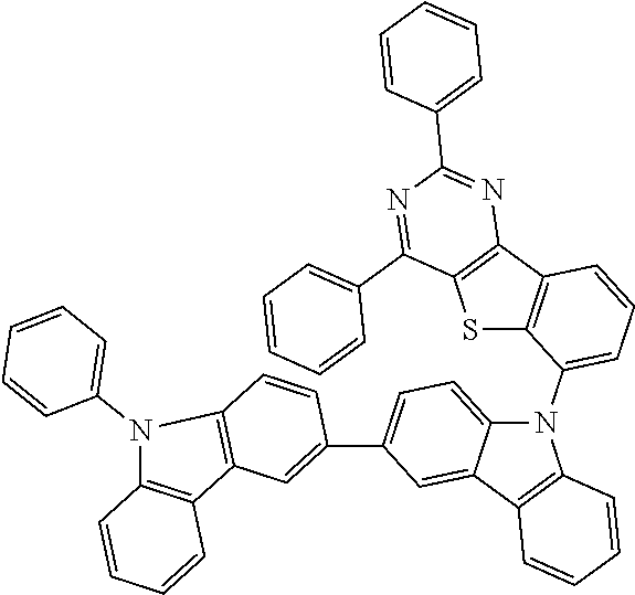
C12=CC=C(C3=CC4=C(C=C3)N(C3=CC=CC=C3)C3=C4C=CC=C3)C=C1C1=C(C=CC=C1)N2C1=CC=CC2=C1SC1=C2N=C(C2=CC=CC=C2)N=C1C1=CC=CC=C1
